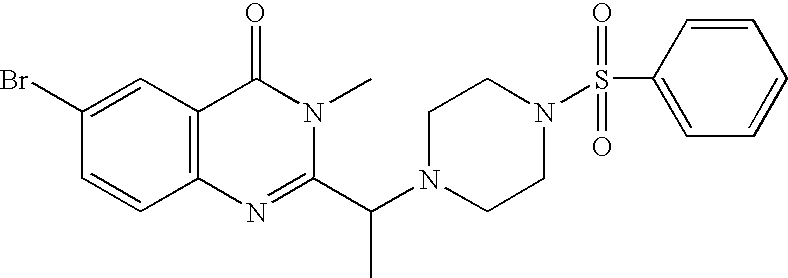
C1(Br)=CC2=C(C=C1)N=C(C(N1CCN(S(C3=CC=CC=C3)(=O)=O)CC1)C)N(C)C2=O
